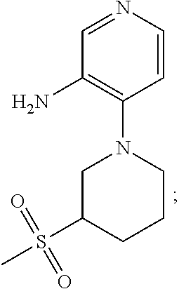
NC1=C(N2CC(S(=O)(=O)C)CCC2)C=CN=C1
